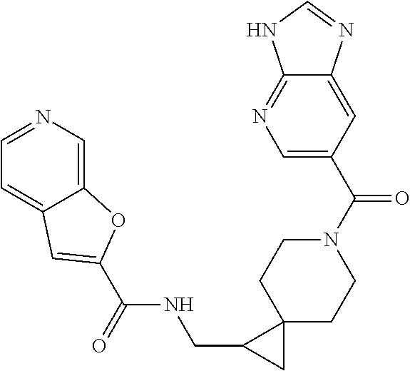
N1(C(C2=CN=C3C(=C2)N=CN3)=O)CCC2(CC1)C(CNC(=O)C1=CC3=CC=NC=C3O1)C2
